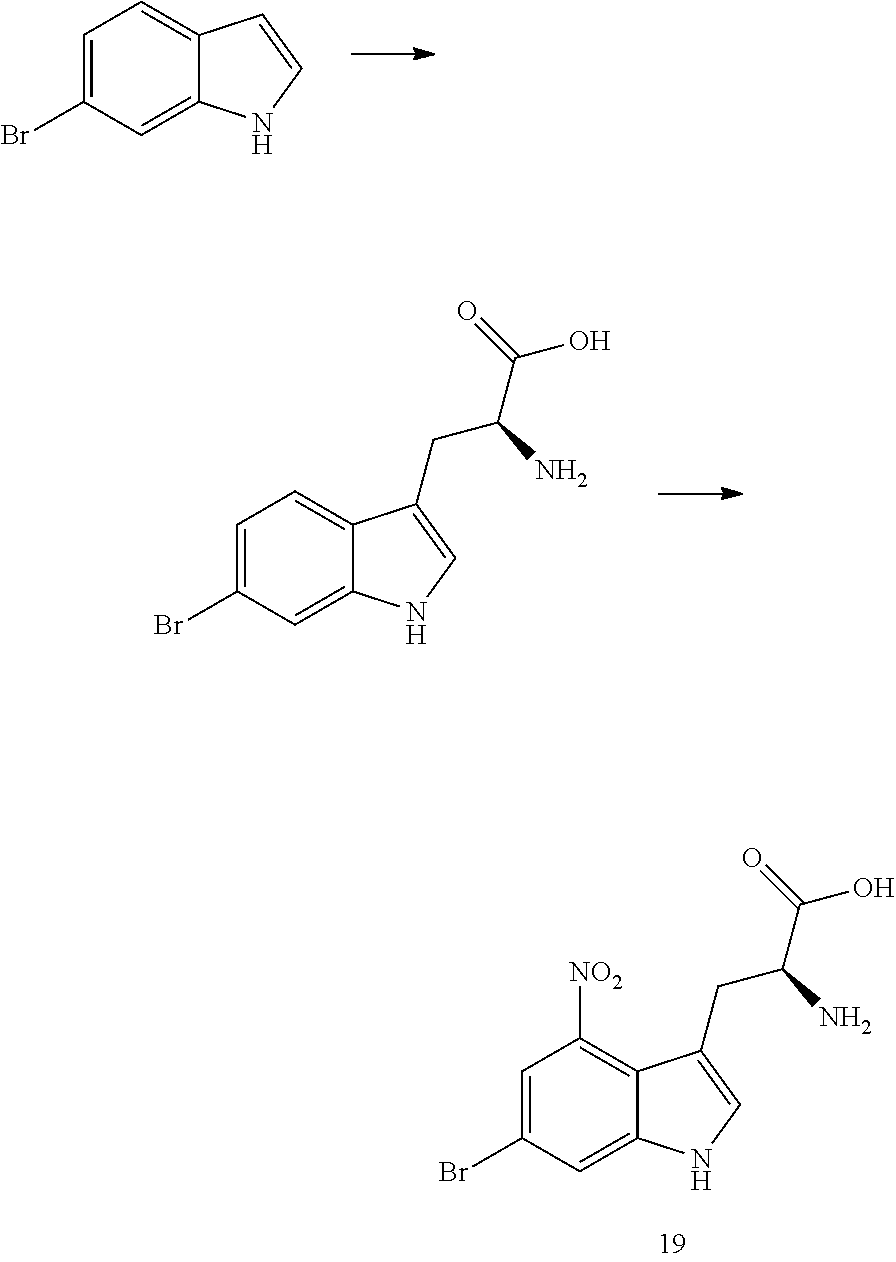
C1=C(Br)C=C2C(=C1)C=CN2.C1=C(Br)C=C2C(=C1)C(CC(C(=O)O)N)=CN2.C1=C(Br)C=C2C(=C1[NO2])C(CC(C(=O)O)N)=CN2
